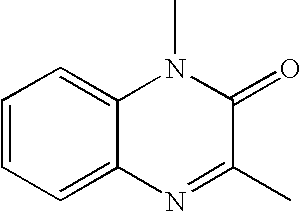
C1=CC=C2C(=C1)N(C)C(=O)C(C)=N2
